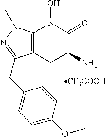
[CF3COOH].N1=C(CC2=CC=C(OC)C=C2)C2=C(N1C)N(O)C(=O)C(N)C2
